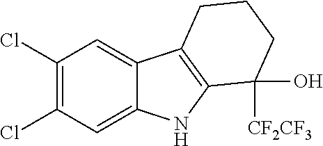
C1(Cl)=C(Cl)C=C2C(=C1)C1=C(N2)C([CF2CF3])(O)CCC1
